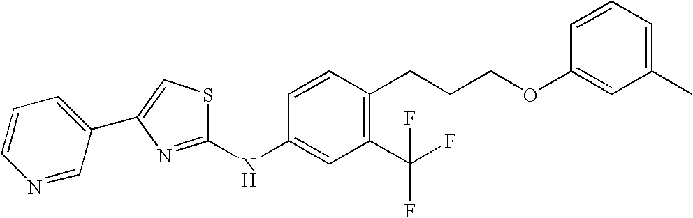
S1C(NC2=CC(C(F)(F)F)=C(CCCOC3=CC(C)=CC=C3)C=C2)=NC(C2=CC=CN=C2)=C1
